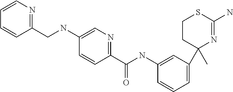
C1CC(C2=CC=CC(NC(C3=NC=C(NCC4=NC=CC=C4)C=C3)=O)=C2)(C)N=C(N)S1
